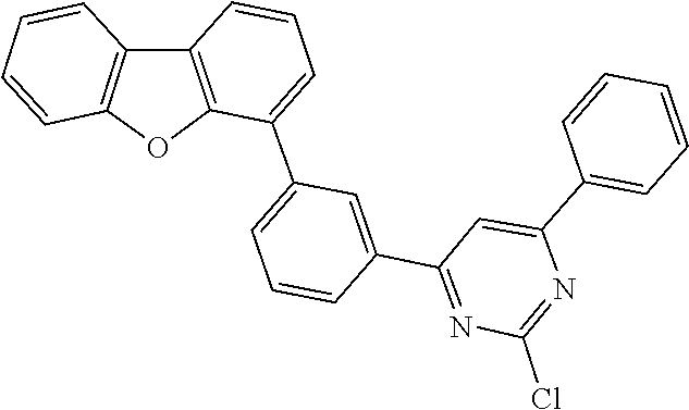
N1=C(C2=CC(C3=CC=CC4=C3OC3=C4C=CC=C3)=CC=C2)C=C(C2=CC=CC=C2)N=C1Cl
